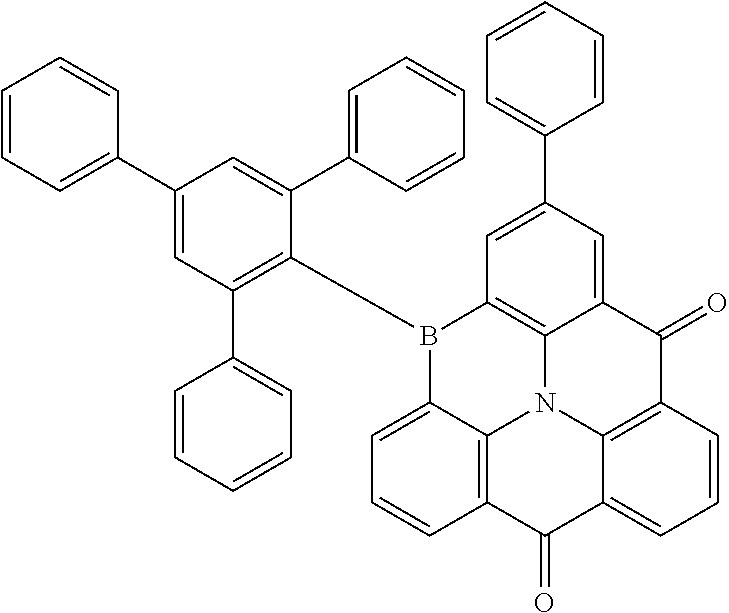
C1(C2=CC(C3=CC=CC=C3)=C(B3C4=CC=CC5=C4N4C6=C3C=C(C3=CC=CC=C3)C=C6C(=O)C3=C4C(=CC=C3)C5=O)C(C3=CC=CC=C3)=C2)=CC=CC=C1
